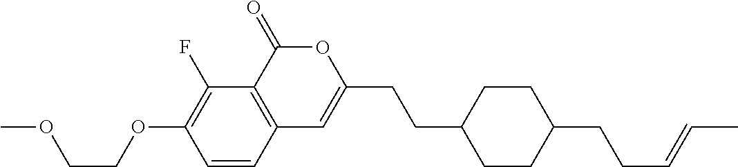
C1=CC2=C(C(F)=C1OCCOC)C(=O)OC(CCC1CCC(CCC=CC)CC1)=C2
